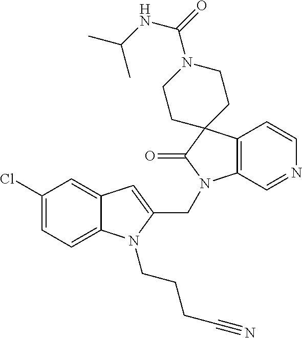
C1(Cl)=CC=C2C(=C1)C=C(CN1C3=C(C=CN=C3)C3(C1=O)CCN(C(=O)NC(C)C)CC3)N2CCCC#N
